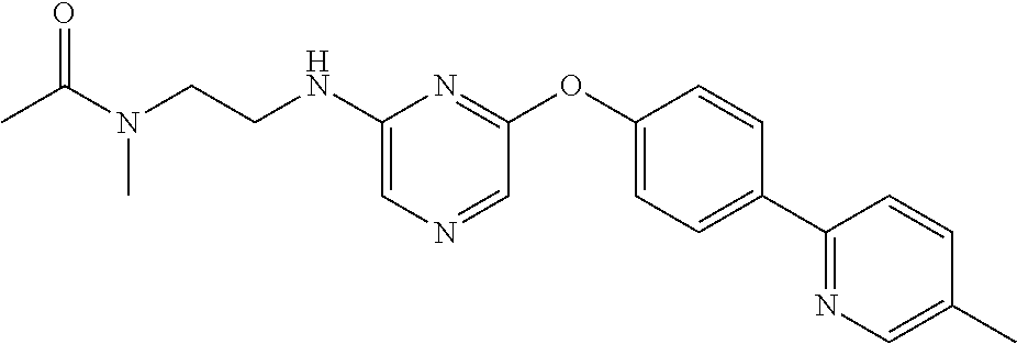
C1=NC=C(NCCN(C(C)=O)C)N=C1OC1=CC=C(C2=NC=C(C)C=C2)C=C1
